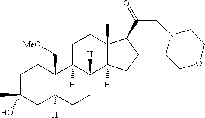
C1C(C)(O)CC2([H])C(C[MeO])(C1)C1([H])C([H])(CC2)C2([H])C(C)(CC1)C(C(=O)CN1CCOCC1)CC2
